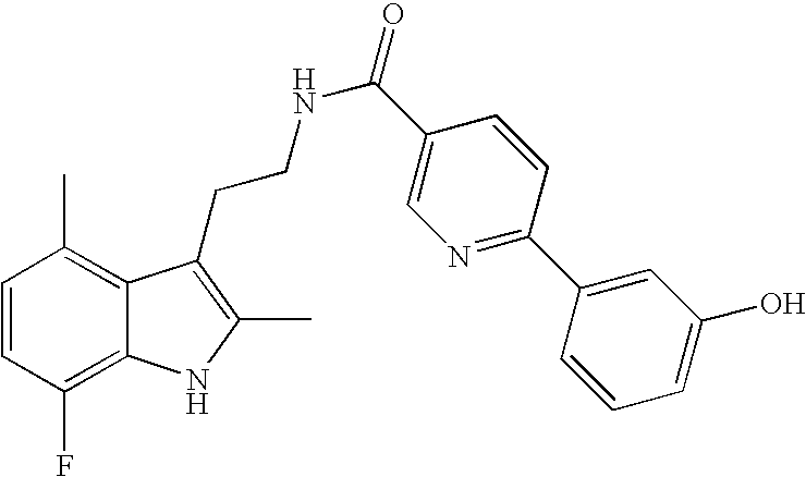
C1=CC(F)=C2C(=C1C)C(CCNC(=O)C1=CN=C(C3=CC(O)=CC=C3)C=C1)=C(C)N2
